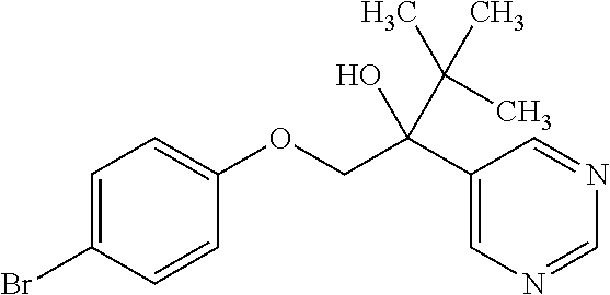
C1=C(Br)C=CC(OCC(C2=CN=CN=C2)(O)C(C)(C)C)=C1
